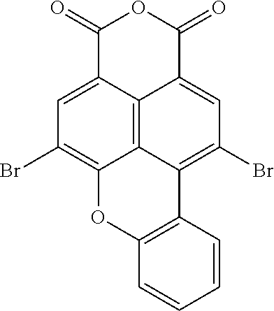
C1(=O)C2=CC(Br)=C3C4=C2C(=CC(Br)=C4C2=C(O3)C=CC=C2)C(=O)O1
